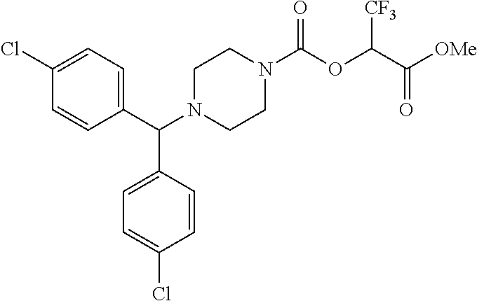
C1(C(N2CCN(C(OC(C([OMe])=O)[CF3])=O)CC2)C2=CC=C(Cl)C=C2)=CC=C(Cl)C=C1
